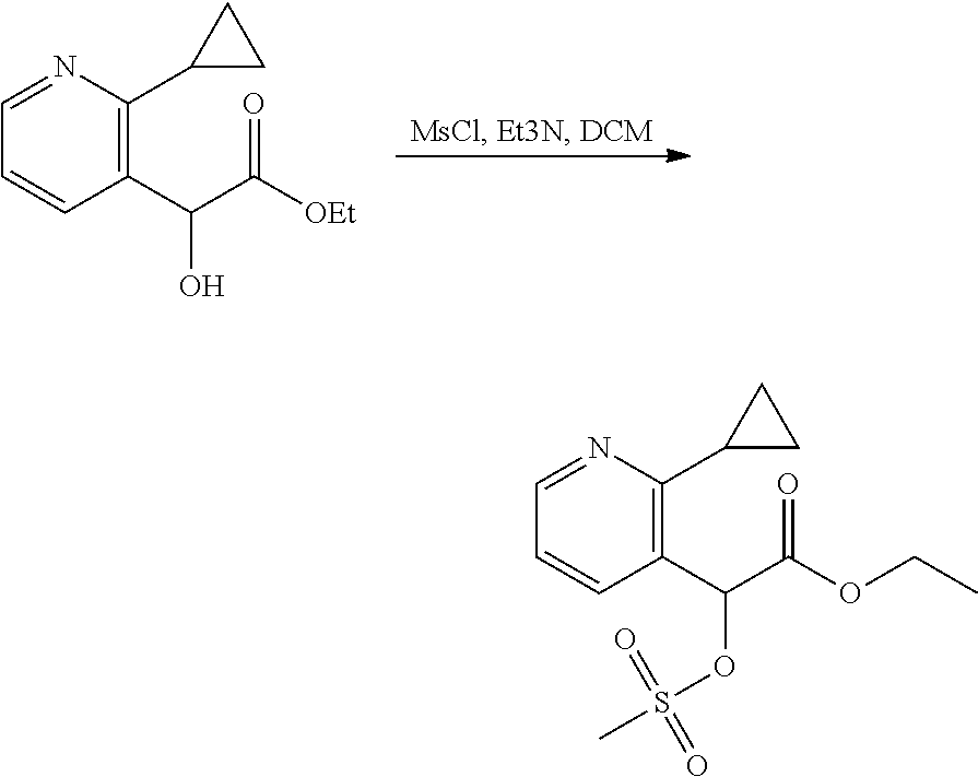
C1=NC(C2CC2)=C(C(C([OEt])=O)O)C=C1.C1=NC(C2CC2)=C(C(C(OCC)=O)OS(C)(=O)=O)C=C1
